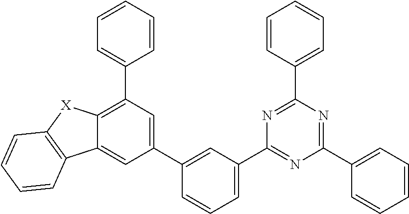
C12=CC(C3=CC(C4=NC(C5=CC=CC=C5)=NC(C5=CC=CC=C5)=N4)=CC=C3)=CC(C3=CC=CC=C3)=C1[X]C1=C2C=CC=C1
